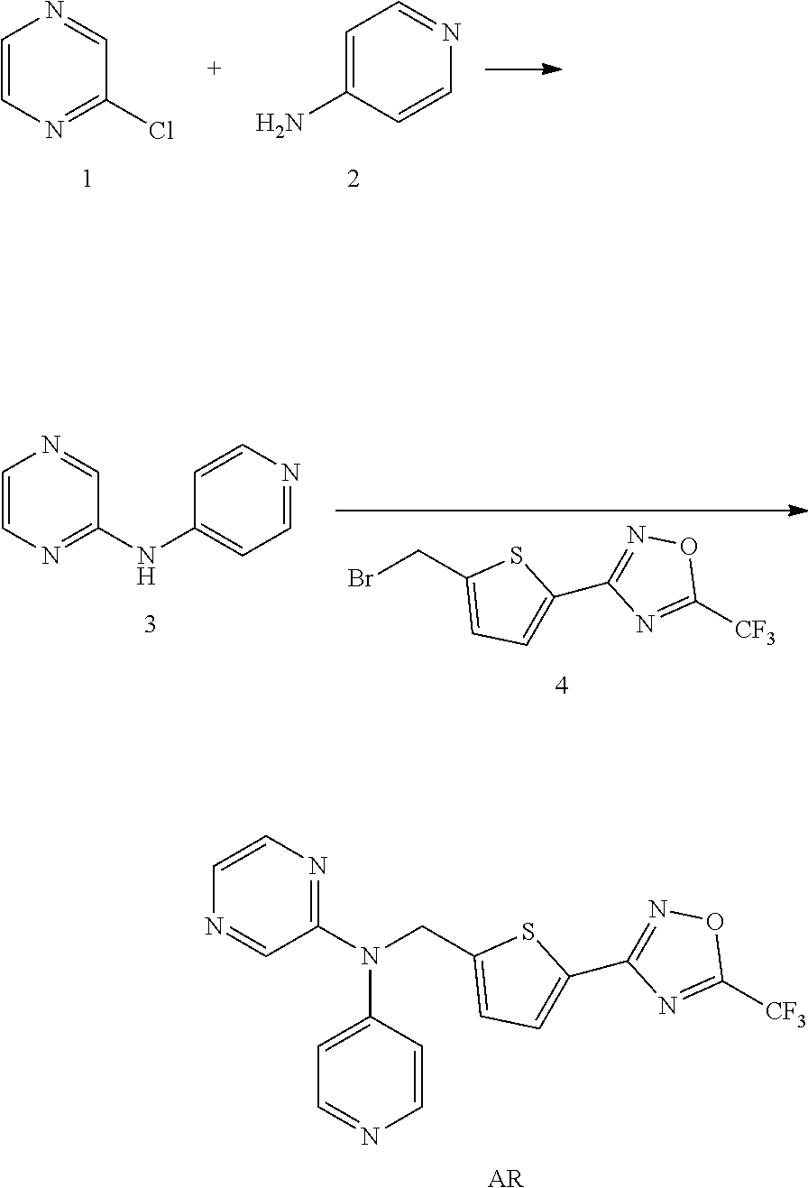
C1=CN=C(Cl)C=N1.C1=C(N)C=CN=C1.N1=C(N(CC2=CC=C(C3=NOC([CF3])=N3)S2)C2=CC=NC=C2)C=NC=C1.[AR].BrCC1=CC=C(C2=NOC([CF3])=N2)S1.C1=CN=C(NC2=CC=NC=C2)C=N1
